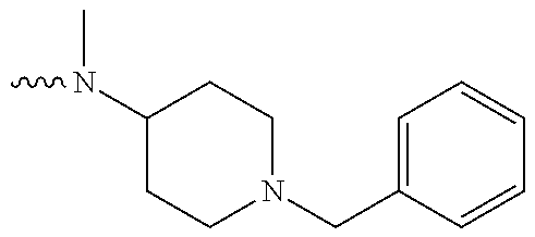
CN(C)C1CCN(CC2=CC=CC=C2)CC1
